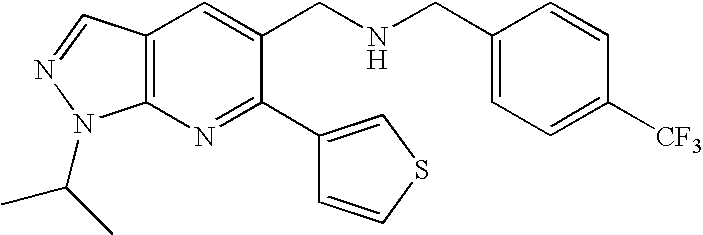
C12=C(N=C(C3=CSC=C3)C(CNCC3=CC=C([CF3])C=C3)=C1)N(C(C)C)N=C2
